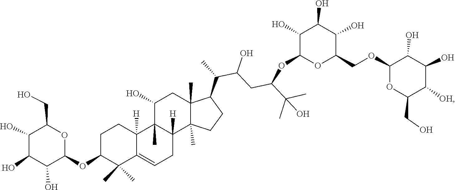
OC1C(O)C(OC2C(C)(C)C3=CCC4([H])C(C)(C3([H])CC2)C(O)CC2(C)C(C(C(O)CC(OC3C(O)C(O)C(O)C(COC5OC(CO)C([OH])C(O)C5O)O3)C(C)(O)C)C)CCC42C)OC(CO)C1O
